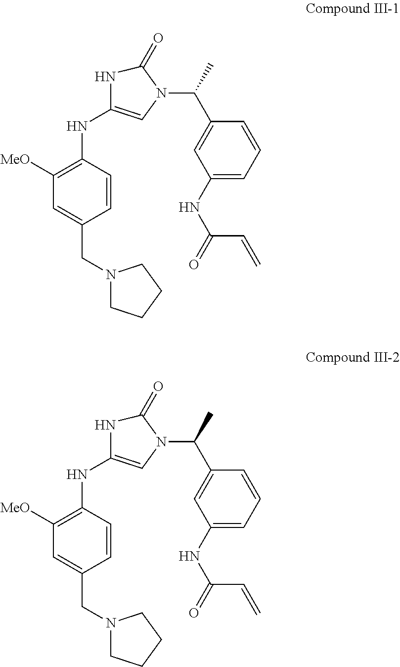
C1=C(CN2CCCC2)C=CC(NC2=CN(C(C3=CC(NC(=O)C=C)=CC=C3)C)C(=O)N2)=C1[MeO].C1=C(CN2CCCC2)C=CC(NC2=CN(C(C3=CC(NC(=O)C=C)=CC=C3)C)C(=O)N2)=C1[MeO]
